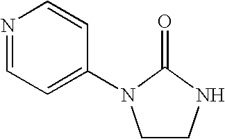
N1=CC=C(N2CCNC2=O)C=C1
